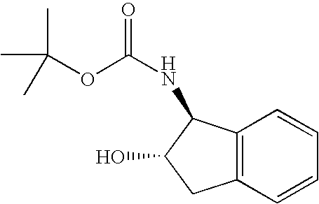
C12=C(C=CC=C1)CC(O)C2NC(=O)OC(C)(C)C
